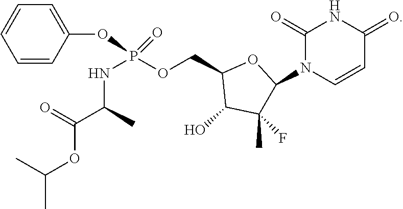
CC(C)OC(=O)C(NP(OCC1C(O)C(C)(F)C(N2C=CC(=O)NC2=O)O1)(=O)OC1=CC=CC=C1)C
